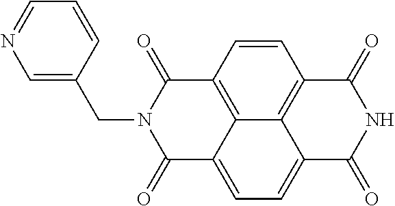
N1C(=O)C2=C3C(=CC=C4C3=C(C=C2)C(=O)N(CC2=CN=CC=C2)C4=O)C1=O
